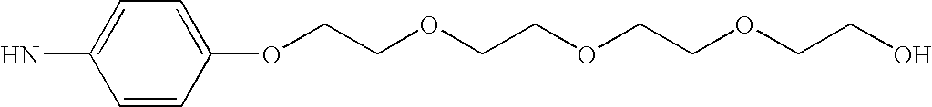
NC1=CC=C(OCCOCCOCCOCCO)C=C1
